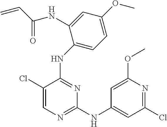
N(C1=NC(NC2=CC(Cl)=NC(OC)=C2)=NC=C1Cl)C1=CC=C(OC)C=C1NC(C=C)=O
